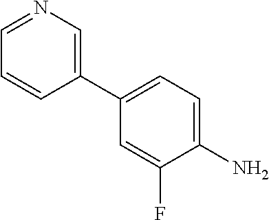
NC1=CC=C(C2=CN=CC=C2)C=C1F
